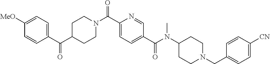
C1CN(C(C2=CC=C(C(=O)N(C3CCN(CC4=CC=C([CN])C=C4)CC3)C)C=N2)=O)CCC1C(C1=CC=C([MeO])C=C1)=O
